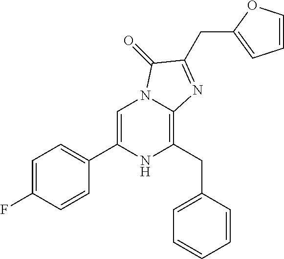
C1=C(C2=CC=C(F)C=C2)NC(CC2=CC=CC=C2)=C2N1C(=O)C(CC1=CC=CO1)=N2
